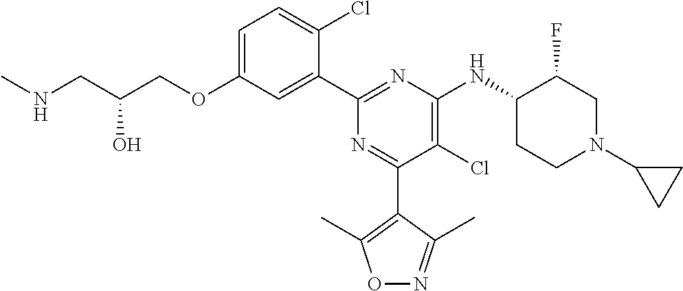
C1=C(OCC(CNC)O)C=C(C2=NC(NC3CCN(C4CC4)CC3F)=C(Cl)C(C3=C(C)ON=C3C)=N2)C(Cl)=C1
